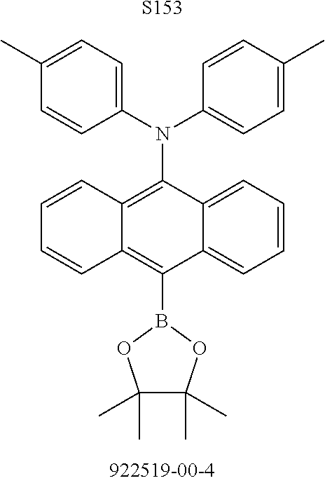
[S153].C1(B2OC(C)(C)C(C)(C)O2)=C2C(=C(N(C3=CC=C(C)C=C3)C3=CC=C(C)C=C3)C3=CC=CC=C13)C=CC=C2
